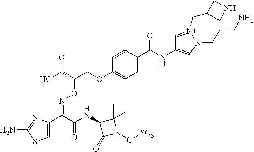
C1=C(C(C(NC2C(=O)N(O[SO3-])C2(C)C)=O)=NOC(COC2=CC=C(C(NC3=CN(CCCN)[N+](CC4CNC4)=C3)=O)C=C2)C(O)=O)N=C(N)S1
